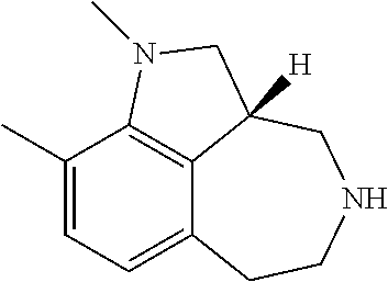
C12=CC=C(C)C3=C1C([H])(CNCC2)CN3C
